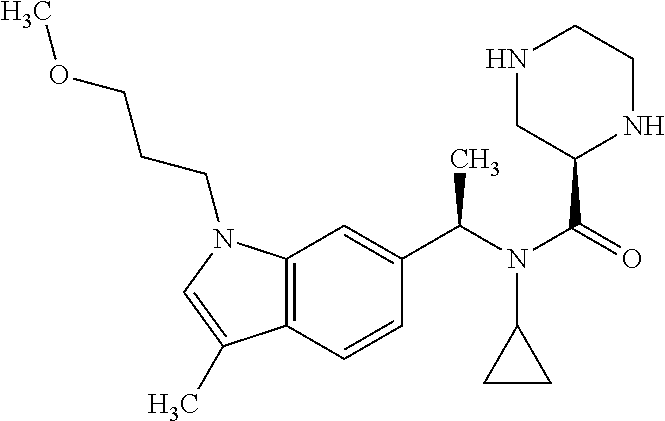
C12=C(C=CC(C(N(C(=O)C3NCCNC3)C3CC3)C)=C1)C(C)=CN2CCCOC
